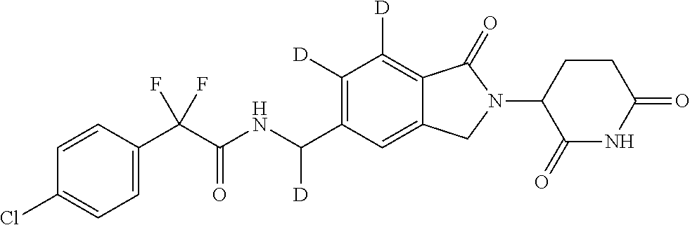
C1=CC(C(C(NC(C2=C([D])C([D])=C3C(=C2)CN(C2C(=O)NC(=O)CC2)C3=O)[D])=O)(F)F)=CC=C1Cl
